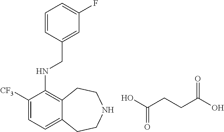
OC(CCC(O)=O)=O.C1([CF3])=CC=C2C(=C1NCC1=CC(F)=CC=C1)CCNCC2
